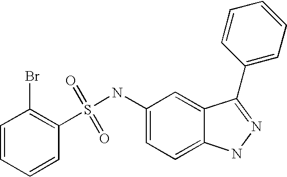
S(=O)(=O)(NC1=CC=C2C(=C1)C(C1=CC=CC=C1)=NN2)C1=C(Br)C=CC=C1
